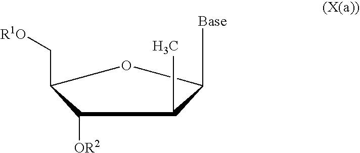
C(C1OC([Base])C(C)C1[OR2])[R1O]
